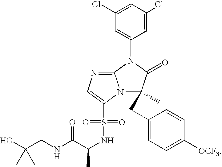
C1(Cl)=CC(Cl)=CC(N2C3=NC=C(S(=O)(=O)NC(C)C(=O)NCC(O)(C)C)N3C(C)(CC3=CC=C([OCF3])C=C3)C2=O)=C1
